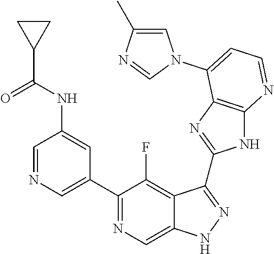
C1=NC=C(C2=NC=C3C(=C2F)C(C2=NC4=C(N2)N=CC=C4N2C=C(C)N=C2)=NN3)C=C1NC(C1CC1)=O
